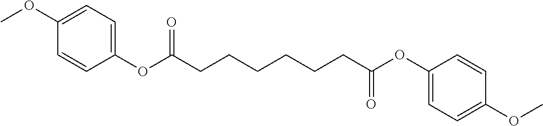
COC1=CC=C(OC(CCCCCCC(OC2=CC=C(OC)C=C2)=O)=O)C=C1
